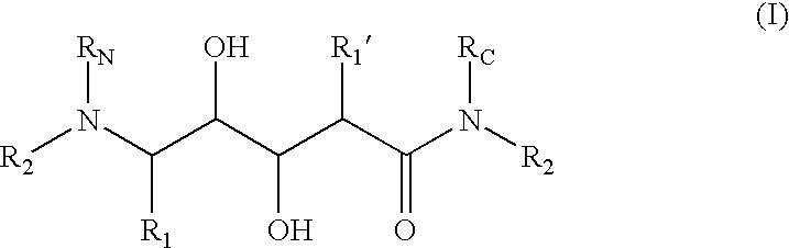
[R2]N(C(C(C(C(C(N([R2])[RC])=O)[R1])O)O)[R1])[RN]
